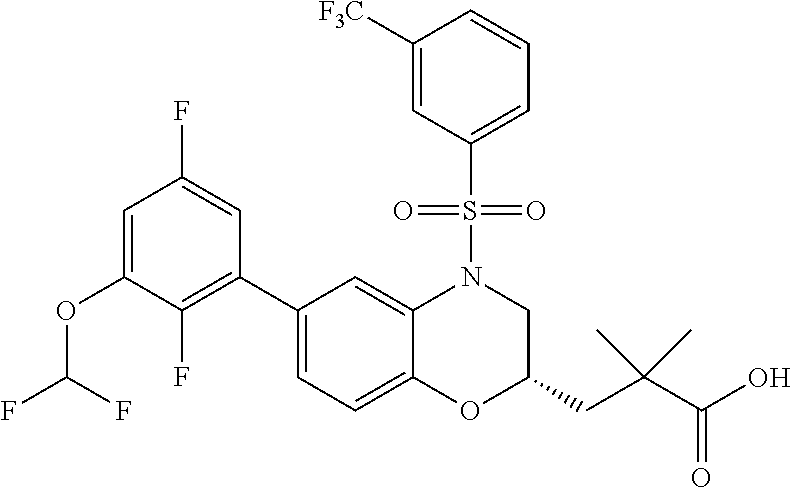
C1(C2=C(F)C(OC(F)F)=CC(F)=C2)=CC=C2C(=C1)N(S(C1=CC=CC([F3C])=C1)(=O)=O)CC(CC(C(O)=O)(C)C)O2
